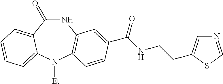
N1C(=O)C2=CC=CC=C2N([Et])C2=C1C=C(C(NCCC1=CN=CS1)=O)C=C2
